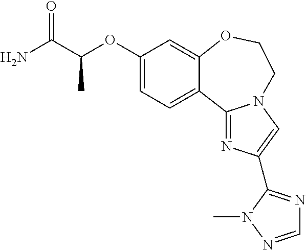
C1(OC(C(N)=O)C)=CC=C2C(=C1)OCCN1C=C(C3=NC=NN3C)N=C21
